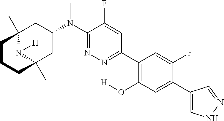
C12(C)N([H])C(C)(CC(N(C3=NN=C(C4=C(O[H])C=C(C5=CNN=C5)C(F)=C4)C=C3F)C)C1)CCC2
